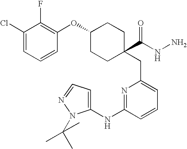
C1(Cl)=CC=CC(OC2CCC(C(NN)=O)(CC3=CC=CC(NC4=CC=NN4C(C)(C)C)=N3)CC2)=C1F
